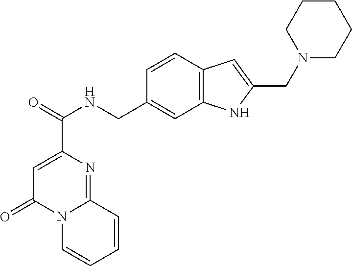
C1=C(C(=O)NCC2=CC3=C(C=C2)C=C(CN2CCCCC2)N3)N=C2N(C1=O)C=CC=C2
